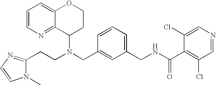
N(CC1=CC(CNC(C2=C(Cl)C=NC=C2Cl)=O)=CC=C1)(C1CCOC2=CC=CN=C12)CCC1=NC=CN1C
